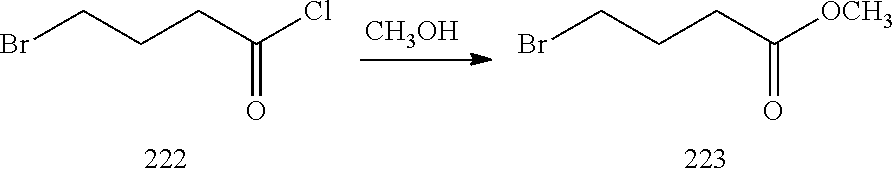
[CH3OH].BrCCCC(Cl)=O.BrCCCC([OCH3])=O
